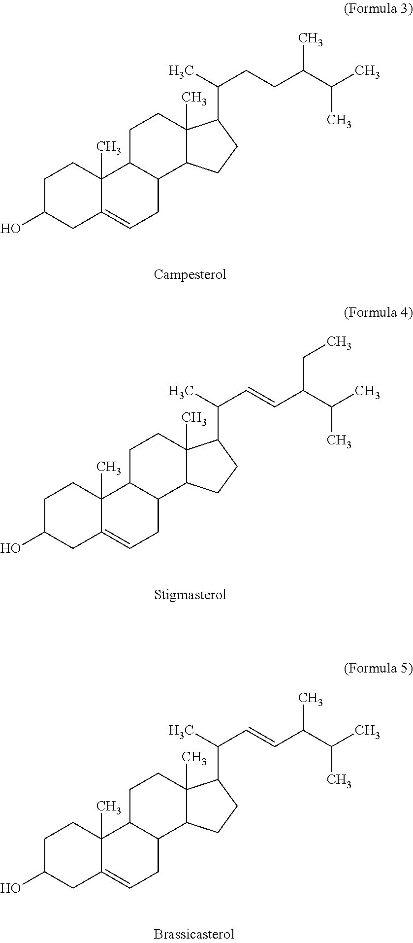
C1C(O)CC2=CCC3C(C2(C)C1)CCC1(C)C3CCC1C(C)CCC(C)C(C)C.C1C(O)CC2=CCC3C(C2(C)C1)CCC1(C)C3CCC1C(C)C=CC(CC)C(C)C.C1C(O)CC2=CCC3C(C2(C)C1)CCC1(C)C3CCC1C(C)C=CC(C)C(C)C
